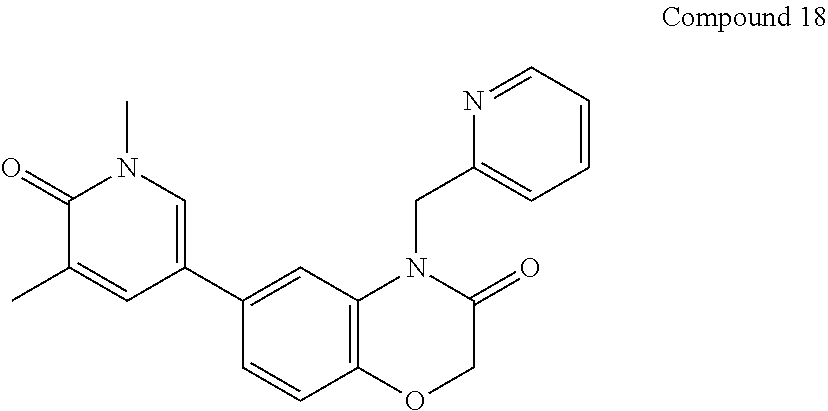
C1(C2=CN(C)C(=O)C(C)=C2)=CC2=C(C=C1)OCC(=O)N2CC1=CC=CC=N1
